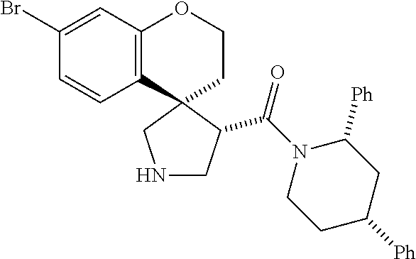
C12=C(C3(CCO1)CNCC3C(N1CCC([Ph])CC1[Ph])=O)C=CC(Br)=C2
